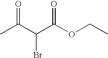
CC(C(C(OCC)=O)Br)=O
